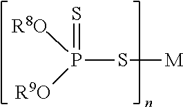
P(S[M])([R8O])([R9O])=S
